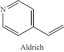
N1=CC=C(C=C)C=C1
